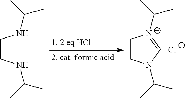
C(CNC(C)C)NC(C)C.C1CN(C(C)C)C=[N+]1C(C)C.[Cl-]
